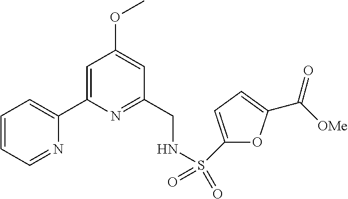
C1=CC=NC(C2=CC(OC)=CC(CNS(=O)(=O)C3=CC=C(C(=O)[OMe])O3)=N2)=C1
